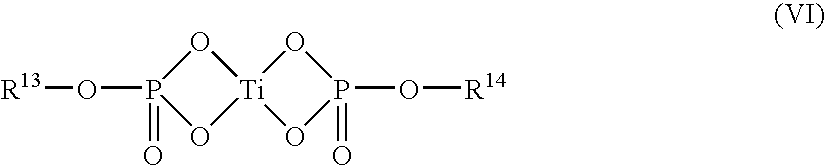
O1P(O[R13])(=O)O[Ti]12OP(O[R14])(=O)O2
